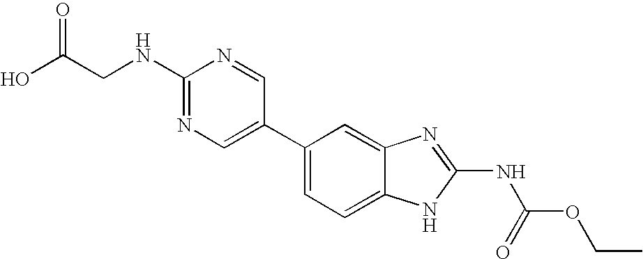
C1(C2=CN=C(NCC(O)=O)N=C2)=CC=C2C(=C1)N=C(NC(OCC)=O)N2
